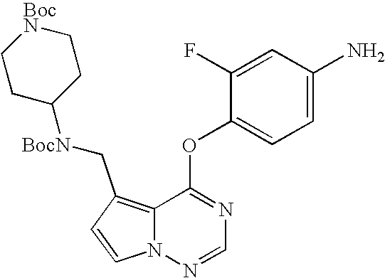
C1=CN2C(=C1C[BocN]C1CC[BocN]CC1)C(OC1=CC=C(N)C=C1F)=NC=N2
